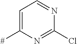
C1=C([#])N=C(Cl)N=C1
